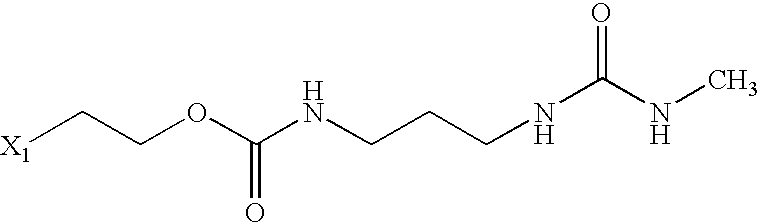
[X1]CCOC(NCCCNC(NC)=O)=O
